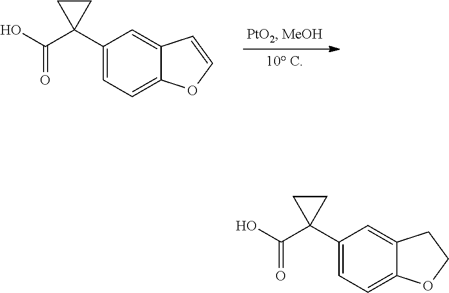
C1(C2(C(O)=O)CC2)=CC=C2C(=C1)C=CO2.C1(C2(C(O)=O)CC2)=CC=C2C(=C1)CCO2
